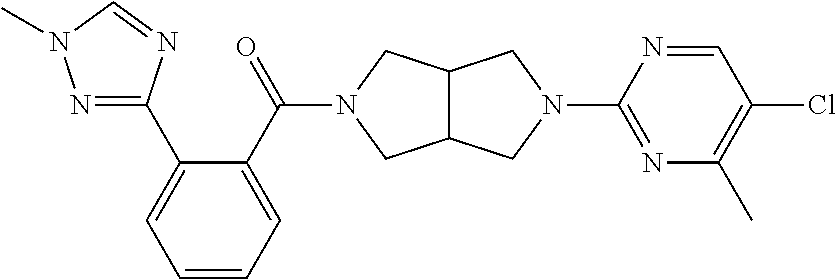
C1=CC=C(C(=O)N2CC3C(C2)CN(C2=NC(C)=C(Cl)C=N2)C3)C(C2=NN(C)C=N2)=C1
